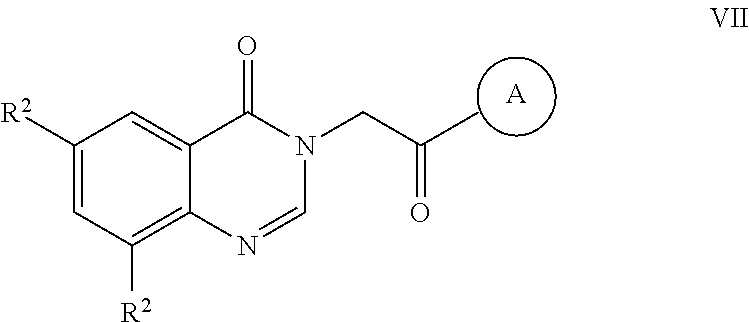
C1=C2C(=C([R2])C=C1[R2])N=CN(CC(C)=O)C2=O.[A]
